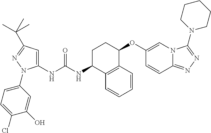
C1(NC(NC2CCC(OC3=CN4C(=NN=C4N4CCCCC4)C=C3)C3=C2C=CC=C3)=O)=CC(C(C)(C)C)=NN1C1=CC=C(Cl)C(O)=C1
